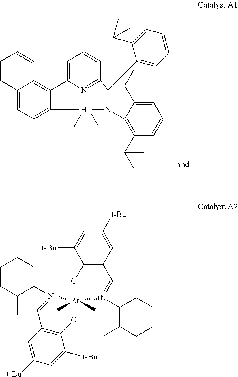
C1CC(C)C(N2=CC3=C(C([t-Bu])=CC([t-Bu])=C3)O[Zr]23(C)(C)OC2=C(C=C([t-Bu])C=C2[t-Bu])C=N3C2C(C)CCCC2)CC1.C12=CC=C3C(=C1C=CC=C2)C1=CC=CC2=N1[Hf]3(C)(C)N(C1=C(C(C)C)C=CC=C1C(C)C)C2C1=CC=CC=C1C(C)C
